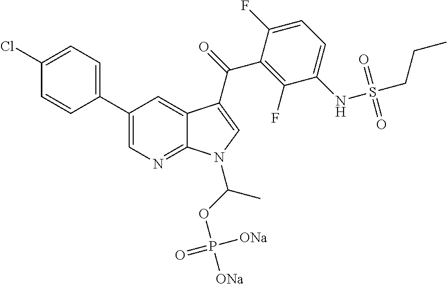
C12=NC=C(C3=CC=C(Cl)C=C3)C=C1C(C(=O)C1=C(F)C(NS(CCC)(=O)=O)=CC=C1F)=CN2C(OP([ONa])([ONa])=O)C
